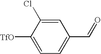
C1=C(Cl)C([TfO])=CC=C1C=O
